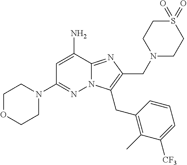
C1=C(N)C2=NC(CN3CCS(=O)(=O)CC3)=C(CC3=C(C)C([CF3])=CC=C3)N2N=C1N1CCOCC1
